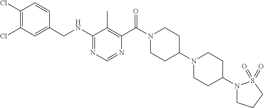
C1(NCC2=CC(Cl)=C(Cl)C=C2)=NC=NC(C(N2CCC(N3CCC(N4CCCS4(=O)=O)CC3)CC2)=O)=C1C
